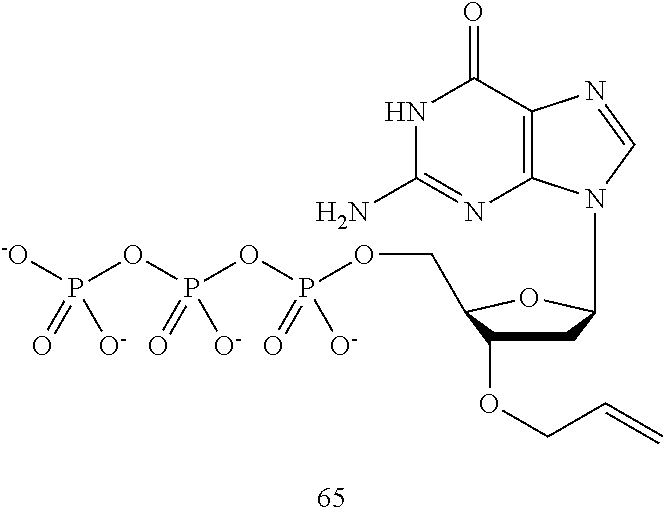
C1C(OCC=C)C(COP(OP(OP([-O])([O-])=O)([O-])=O)([O-])=O)OC1N1C2=C(C(=O)NC(N)=N2)N=C1
